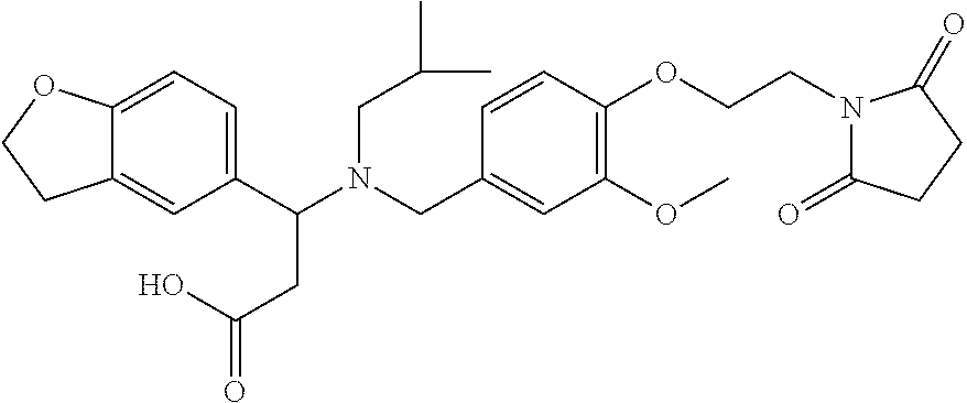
C12=CC=C(C(N(CC(C)C)CC3=CC(OC)=C(OCCN4C(=O)CCC4=O)C=C3)CC(O)=O)C=C1CCO2
